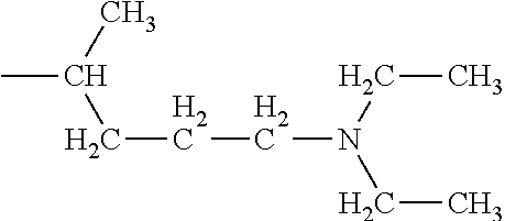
CC(C)CCCN(CC)CC
